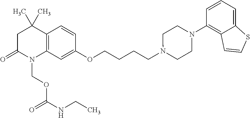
C1C(=O)N(COC(=O)NCC)C2=C(C1(C)C)C=CC(OCCCCN1CCN(C3=C4C(=CC=C3)SC=C4)CC1)=C2
